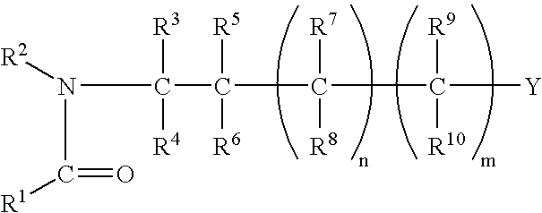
[R2]N(C(=O)[R1])C([R3])([R4])C([R5])([R6])C([R7])([R8])C([R9])([R10])[Y]
